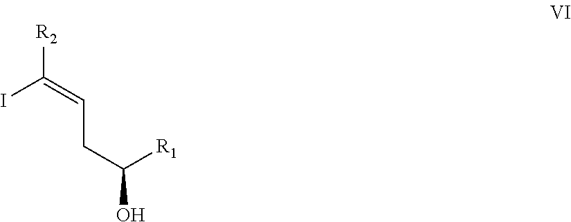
IC(=CCC(O)[R1])[R2]
